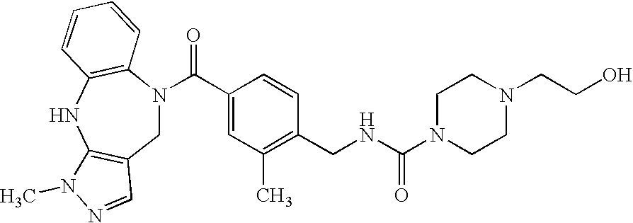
C1N(C(C2=CC(C)=C(CNC(N3CCN(CCO)CC3)=O)C=C2)=O)C2=C(NC3=C1C=NN3C)C=CC=C2
